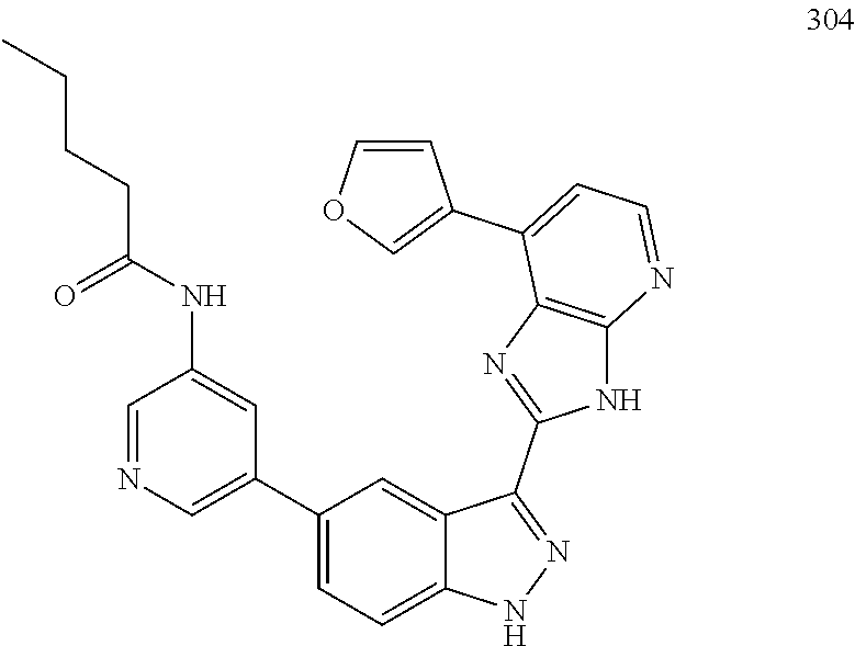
C1=NC=C(C2=CC=C3C(=C2)C(C2=NC4=C(N2)N=CC=C4C2=COC=C2)=NN3)C=C1NC(CCCC)=O
